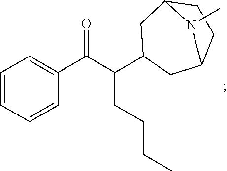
C1=CC=CC(C(C(CCCC)C2CC3CCC(C2)N3C)=O)=C1
